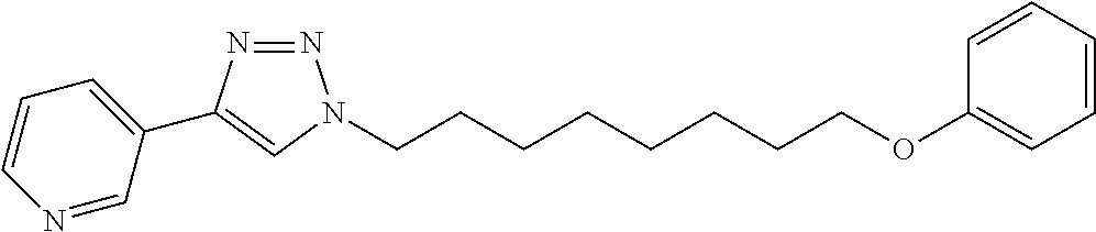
C1=C(OCCCCCCCCN2N=NC(C3=CC=CN=C3)=C2)C=CC=C1
